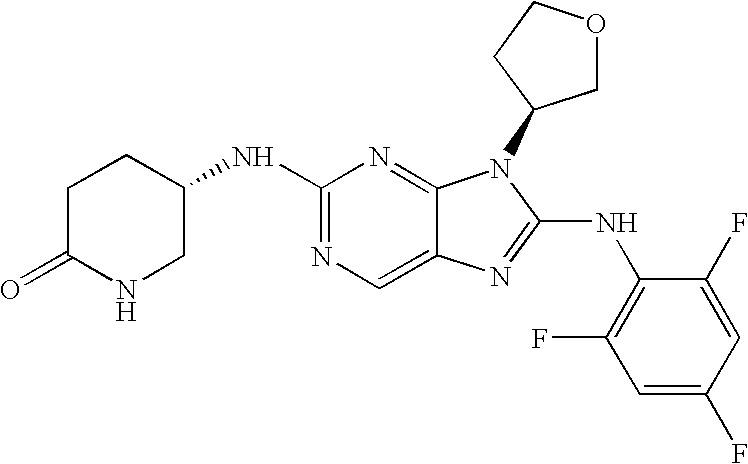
N1=C(NC2CNC(=O)CC2)N=C2C(=C1)N=C(NC1=C(F)C=C(F)C=C1F)N2C1COCC1
